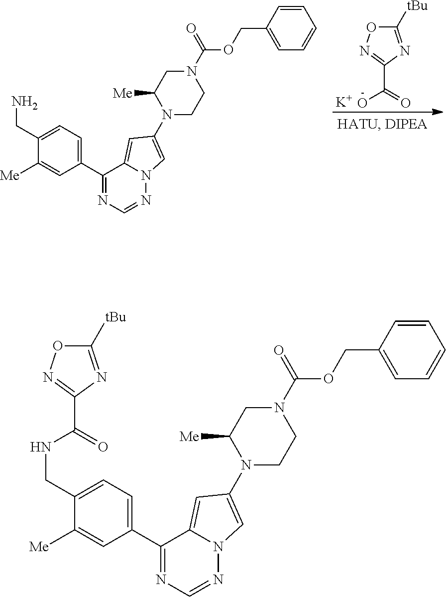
NCC1=CC=C(C2=NC=NN3C2=CC(N2CCN(C(=O)OCC4=CC=CC=C4)CC2[Me])=C3)C=C1[Me].C1([tBu])=NC(C(=O)O)=NO1.[K].N(CC1=CC=C(C2=NC=NN3C2=CC(N2CCN(C(=O)OCC4=CC=CC=C4)CC2[Me])=C3)C=C1[Me])C(C1=NOC([tBu])=N1)=O
